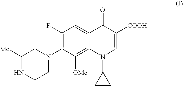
C1([Me])NCCN(C2=C(F)C=C3C(=C2[OMe])N(C2CC2)C=C([COOH])C3=O)C1
